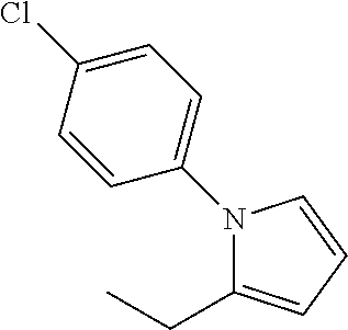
N1(C2=CC=C(Cl)C=C2)C(CC)=CC=C1
